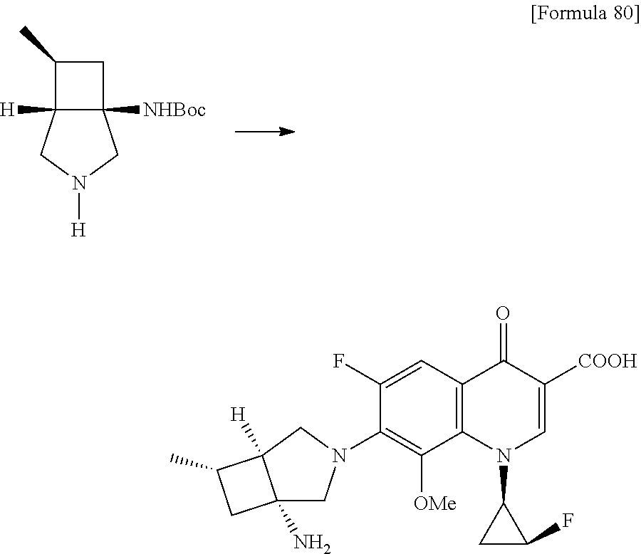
C12([NHBoc])C([H])(CN([H])C1)C(C)C2.C1(N2CC3(N)C([H])(C2)C(C)C3)=C([OMe])C2=C(C=C1F)C(=O)C([COOH])=CN2C1CC1F
